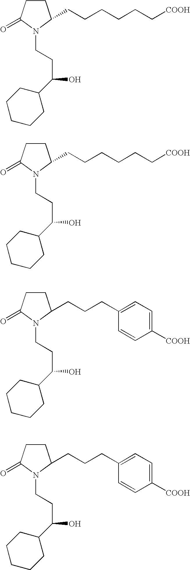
C1CC(CCCCCC[COOH])N(CCC(O)C2CCCCC2)C1=O.C1CC(CCCCCC[COOH])N(CCC(O)C2CCCCC2)C1=O.C1CC(CCCC2=CC=C([COOH])C=C2)N(CCC(O)C2CCCCC2)C1=O.C1CC(CCCC2=CC=C([COOH])C=C2)N(CCC(O)C2CCCCC2)C1=O
